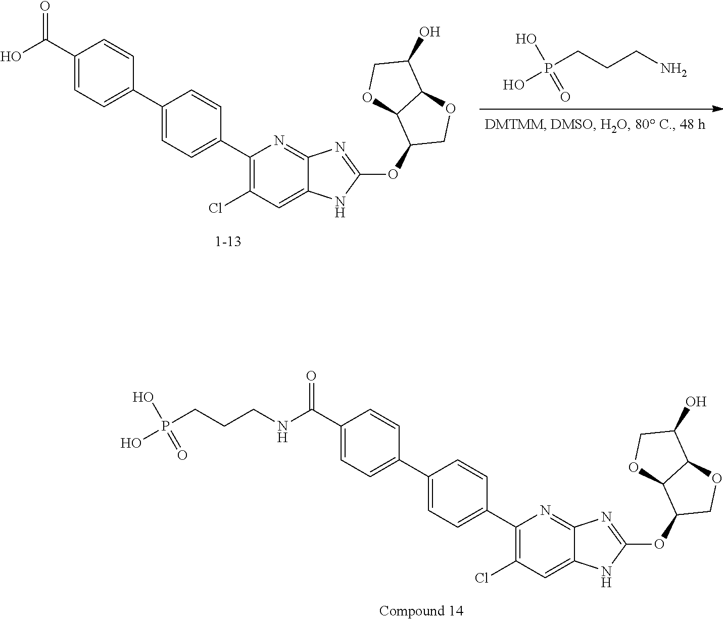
C1(C(=O)NCCCP(O)(O)=O)=CC=C(C2=CC=C(C3=C(Cl)C=C4C(=N3)N=C(OC3COC5C3OCC5O)N4)C=C2)C=C1.P(CCCN)(O)(O)=O.C1(C(O)=O)=CC=C(C2=CC=C(C3=C(Cl)C=C4C(=N3)N=C(OC3COC5C3OCC5O)N4)C=C2)C=C1
